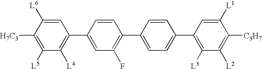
[H7C3]C1=C([L5])C([L4])=C(C2=CC(F)=C(C3=CC=C(C4=C([L3])C([L2])=C([C3H7])C([L1])=C4)C=C3)C=C2)C=C1[L6]
